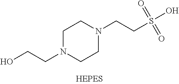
C1N(CCO)CCN(CCS(=O)(=O)O)C1
